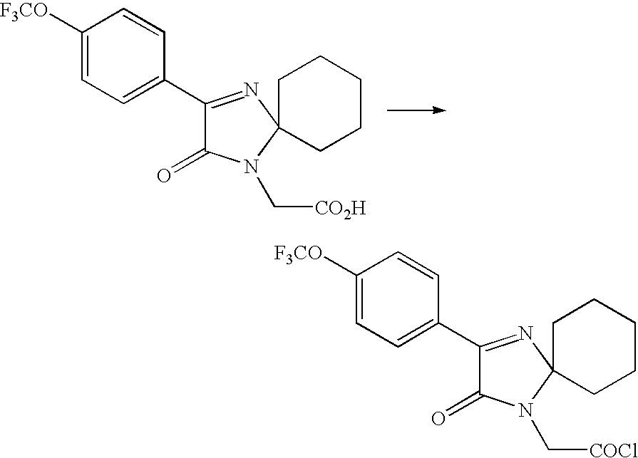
C1([F3CO])=CC=C(C2=NC3(N(C[CO2H])C2=O)CCCCC3)C=C1.C1([F3CO])=CC=C(C2=NC3(N(C[COCl])C2=O)CCCCC3)C=C1
